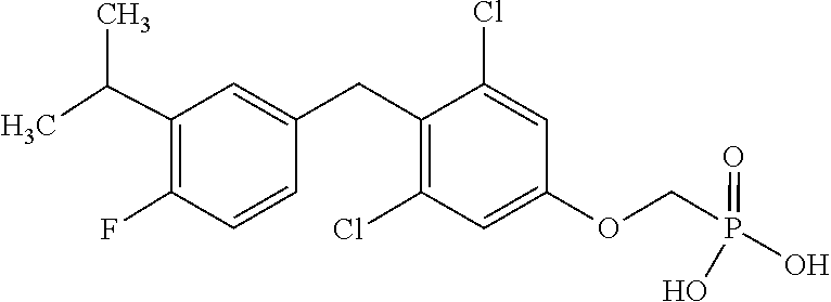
C1=C(CC2=C(Cl)C=C(OCP(=O)(O)O)C=C2Cl)C=CC(F)=C1C(C)C
